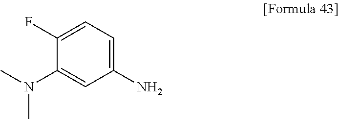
C1(N)=CC=C(F)C(N(C)C)=C1
